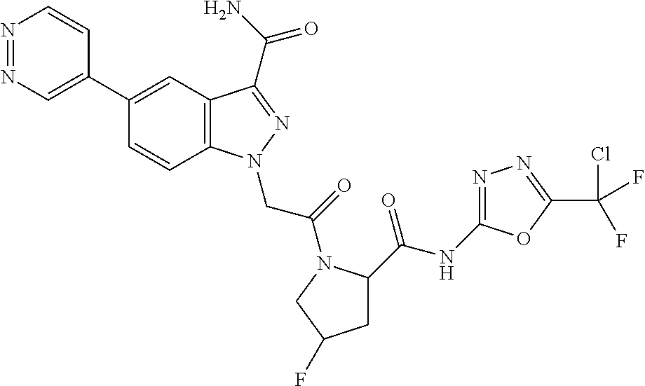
N1=NC=C(C2=CC3=C(C=C2)N(CC(=O)N2C(C(NC4=NN=C(C(Cl)(F)F)O4)=O)CC(F)C2)N=C3C(N)=O)C=C1
